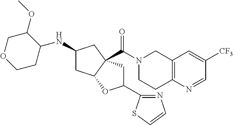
C12=C(N=CC([CF3])=C1)CCN(C(=O)C13C(CC(NC4C(OC)COCC4)C1)OC(C1=NC=CS1)C3)C2
